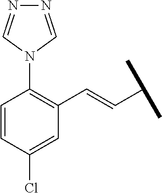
C1=CC(Cl)=CC(C=CC(C)C)=C1N1C=NN=C1
